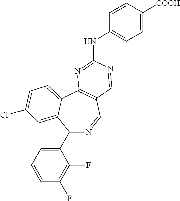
C1(C2=CC=CC(F)=C2F)N=CC2=C(C3=CC=C(Cl)C=C13)N=C(NC1=CC=C([COOH])C=C1)N=C2
